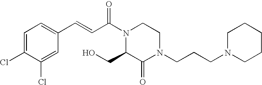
C1=C(Cl)C(Cl)=CC(C=CC(N2C(CO)C(=O)N(CCCN3CCCCC3)CC2)=O)=C1
